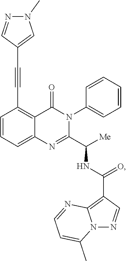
C1=CC=C2C(=C1C#CC1=CN(C)N=C1)C(=O)N(C1=CC=CC=C1)C(C([Me])NC(C1=C3N(N=C1)C(C)=CC=N3)=O)=N2
